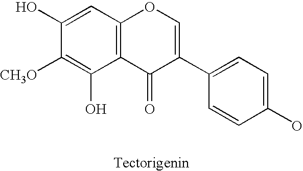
C1(O)=CC2=C(C(O)=C1[CH3O])C(=O)C(C1=CC=C(O)C=C1)=CO2
